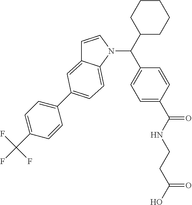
C1=CN(C(C2=CC=C(C(NCCC(O)=O)=O)C=C2)C2CCCCC2)C2=CC=C(C3=CC=C(C(F)(F)F)C=C3)C=C12
